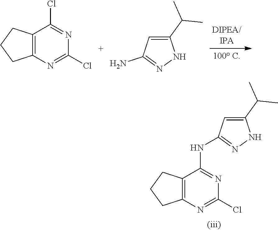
C12=C(N=C(Cl)N=C1NC1=NNC(C(C)C)=C1)CCC2.C12=C(N=C(Cl)N=C1Cl)CCC2.C1(C(C)C)=CC(N)=NN1
